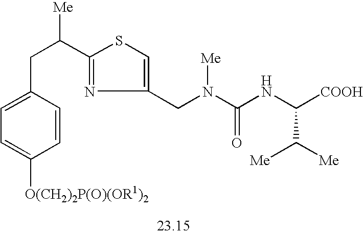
C1=CC([O(CH2)2P(O)(OR1)2])=CC=C1CC(C1=NC(CN([Me])C(=O)NC([COOH])C([Me])[Me])=CS1)[Me]
